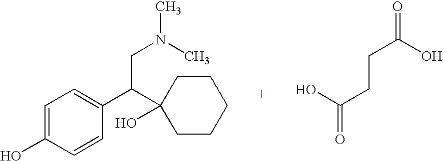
C1=C(O)C=CC(C(CN(C)C)C2(O)CCCCC2)=C1.C(CC(=O)O)C(=O)O
